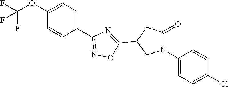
C1(OC(F)(F)F)=CC=C(C2=NOC(C3CC(=O)N(C4=CC=C(Cl)C=C4)C3)=N2)C=C1
